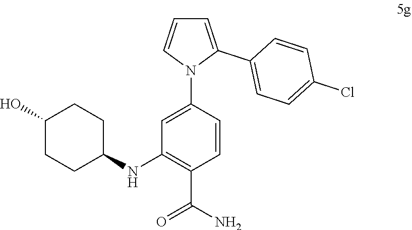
C1(NC2CCC(O)CC2)=C(C(=O)N)C=CC(N2C(C3=CC=C(Cl)C=C3)=CC=C2)=C1
